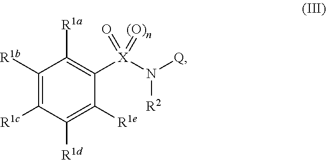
C1([R1b])=C([R1c])C([R1d])=C([R1e])C([X](N([Q])[R2])(=O)=[(O)n])=C1[R1a]
